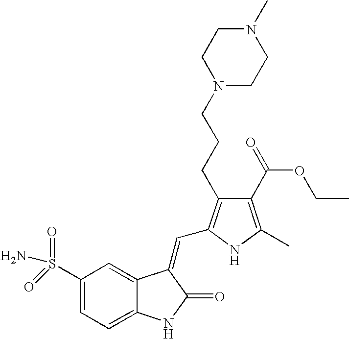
C1(S(=O)(N)=O)=CC=C2C(=C1)C(=CC1=C(CCCN3CCN(C)CC3)C(C(OCC)=O)=C(C)N1)C(=O)N2
